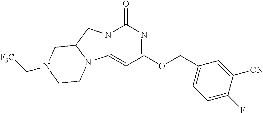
C(OC1=NC(=O)N2C(=C1)N1C(C2)CN(C[F3C])CC1)C1=CC=C(F)C([CN])=C1
